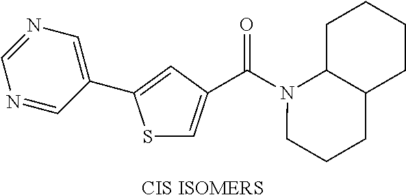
C1(C2=CC(C(N3CCCC4C3CCCC4)=O)=CS2)=CN=CN=C1.[CIS ISOMERS]
